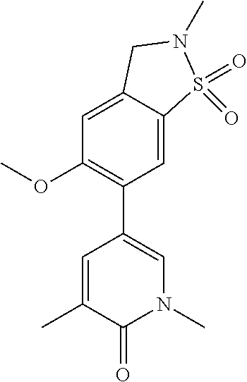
C1(OC)=C(C2=CN(C)C(=O)C(C)=C2)C=C2C(=C1)CN(C)S2(=O)=O
